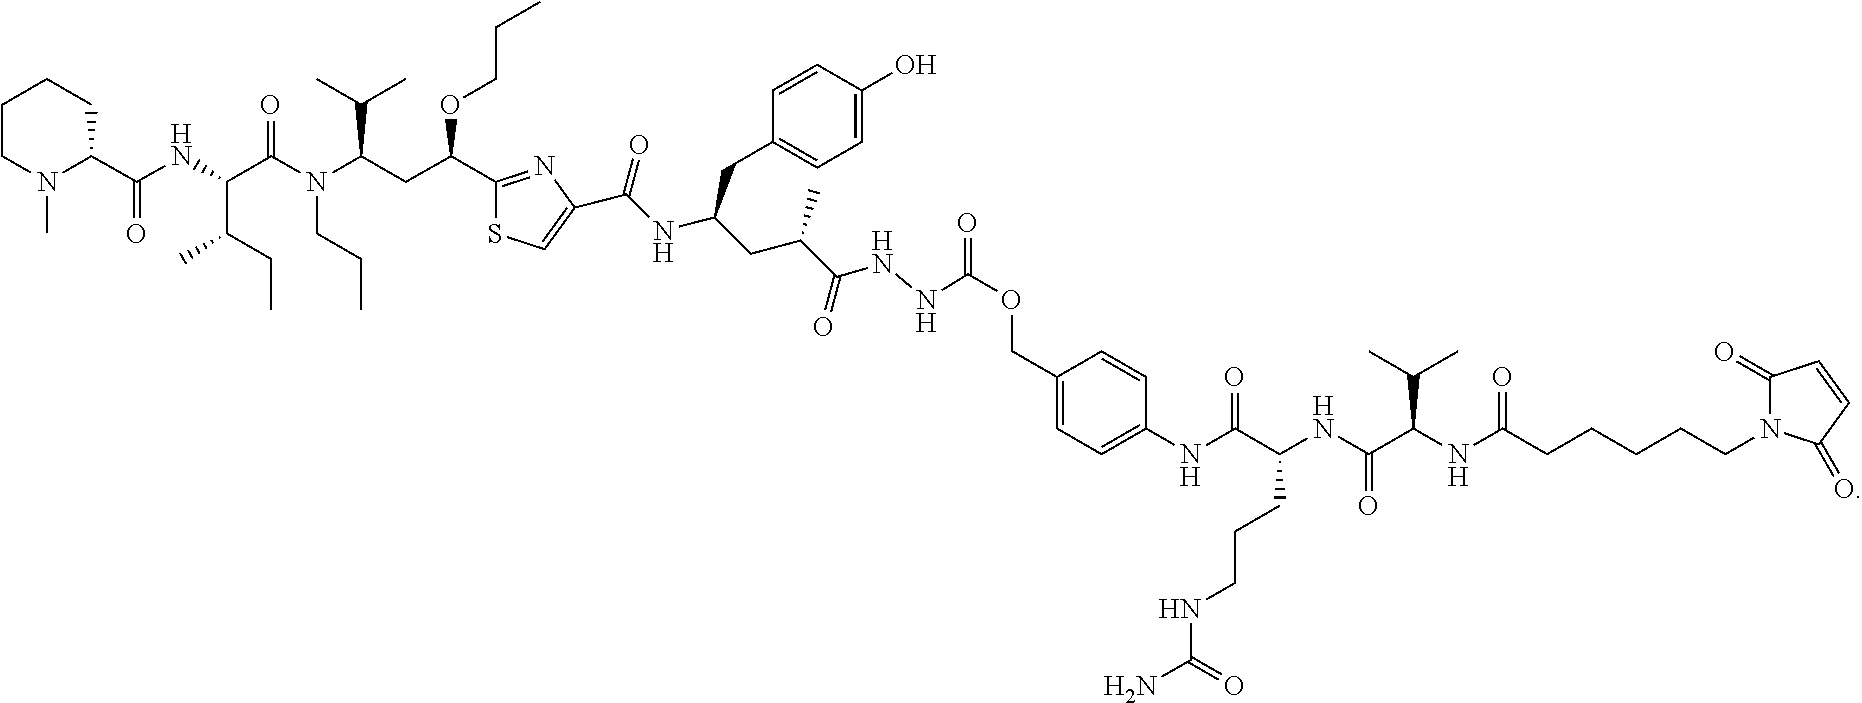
C1=C(COC(NNC(C(CC(NC(C2=CSC(C(CC(N(C(C(NC(C3N(C)CCCC3)=O)C(CC)C)=O)CCC)C(C)C)OCCC)=N2)=O)CC2=CC=C(O)C=C2)C)=O)=O)C=CC(NC(C(NC(C(NC(CCCCCN2C(=O)C=CC2=O)=O)C(C)C)=O)CCCNC(N)=O)=O)=C1
